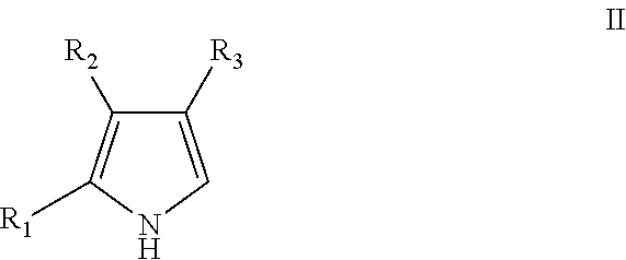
C1([R3])=CNC([R1])=C1[R2]
